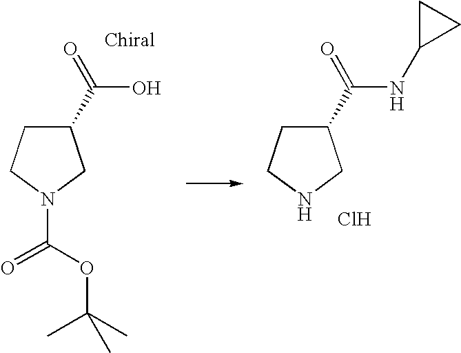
C1(C(=O)O)CCN(C(=O)OC(C)(C)C)C1.C1(C(=O)NC2CC2)CCNC1.Cl
